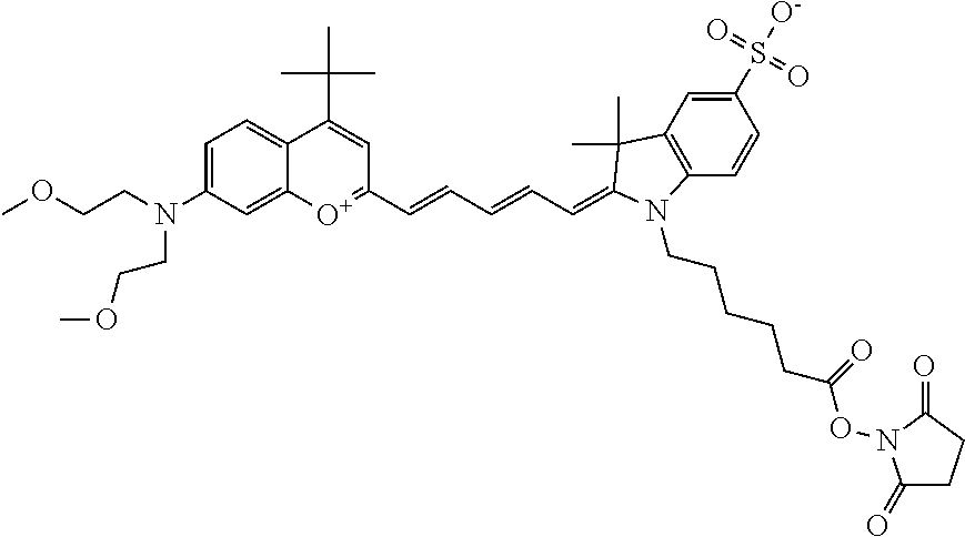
C1=C(N(CCOC)CCOC)C=C2C(=C1)C(C(C)(C)C)=CC(C=CC=CC=C1C(C)(C)C3=C(C=CC(S([O-])(=O)=O)=C3)N1CCCCCC(ON1C(=O)CCC1=O)=O)=[O+]2
